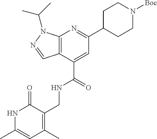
C12=C(C(C(=O)NCC3=C(C)C=C(C)NC3=O)=CC(C3CCN([Boc])CC3)=N1)C=NN2C(C)C
